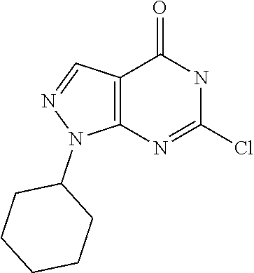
C12=C(N=C(Cl)NC1=O)N(C1CCCCC1)N=C2
